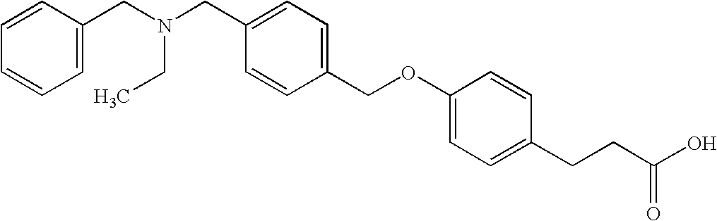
C(C1=CC=CC=C1)N(CC1=CC=C(COC2=CC=C(CCC(O)=O)C=C2)C=C1)CC
